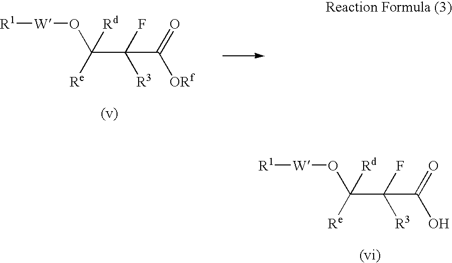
[R1][W]OC(C(F)([R3])C(=O)[ORf])([Rd])[Re].[R1][W]OC(C(F)([R3])C(=O)O)([Rd])[Re]
